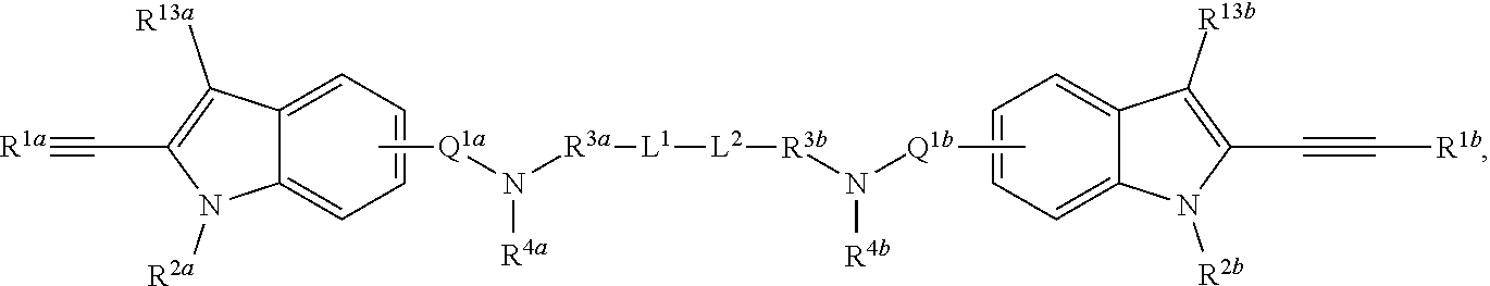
N1([R2b])C2=CC=CC=C2C([R13b])=C1C#C[R1b].C1=C2C(=CC=C1)N([R2a])C(C#[R1a])=C2[R13a].C[Q1a]N([R3a][L1][L2][R3b]N([Q1b]C)[R4b])[R4a]
